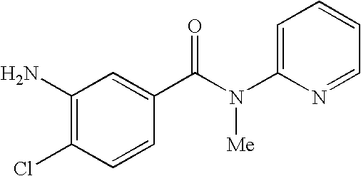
C1(N)=C(Cl)C=CC(C(N(C2=CC=CC=N2)[Me])=O)=C1
